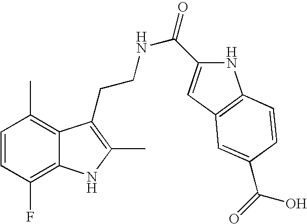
C1=CC(F)=C2C(=C1C)C(CCNC(=O)C1=CC3=C(N1)C=CC(C(=O)O)=C3)=C(C)N2
